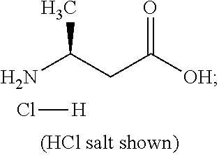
NC(CC([OH])=O)C.Cl[H]
